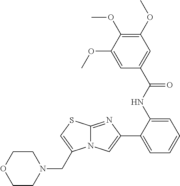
C12=NC(C3=CC=CC=C3NC(C3=CC(OC)=C(OC)C(OC)=C3)=O)=CN1C(CN1CCOCC1)=CS2
